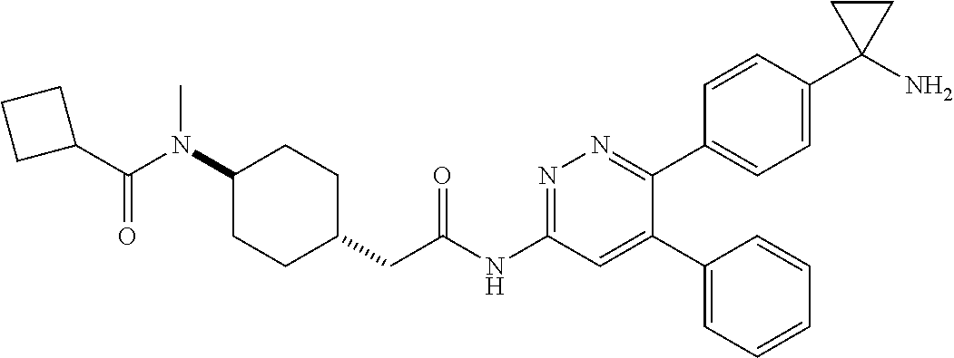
C1(N(C(C2CCC2)=O)C)CCC(CC(NC2=NN=C(C3=CC=C(C4(N)CC4)C=C3)C(C3=CC=CC=C3)=C2)=O)CC1
